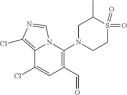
C12=C(Cl)N=CN1C(N1CCS(=O)(=O)C(C)C1)=C(C=O)C=C2Cl
